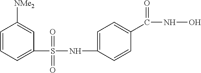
C1=CC=C(S(=O)(=O)NC2=CC=C(C(NO)=O)C=C2)C=C1[NMe2]
